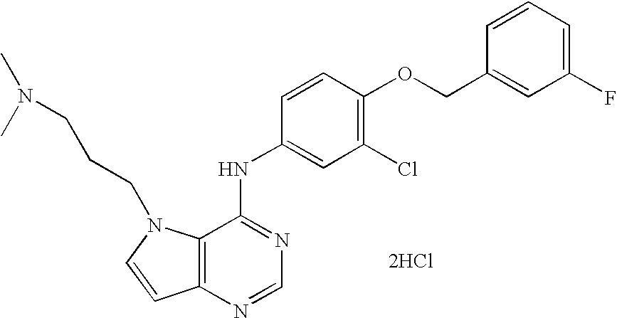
C1=CC(COC2=C(Cl)C=C(NC3=NC=NC4=C3N(CCCN(C)C)C=C4)C=C2)=CC(F)=C1.[2HCl]
